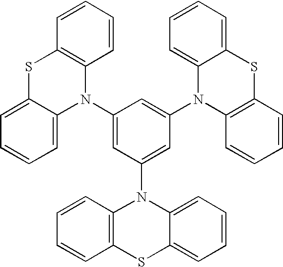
C1=C2C(=CC=C1)N(C1=CC(N3C4=C(SC5=CC=CC=C35)C=CC=C4)=CC(N3C4=C(SC5=CC=CC=C35)C=CC=C4)=C1)C1=C(S2)C=CC=C1
